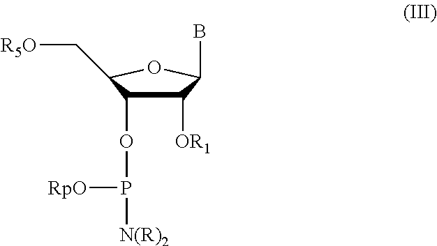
C1([OR1])C(OP([RpO])[N(R)2])C(C[R5O])OC1B
